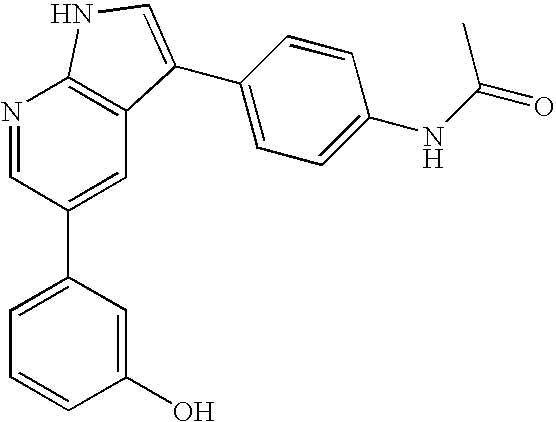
N1=CC(C2=CC=CC(O)=C2)=CC2=C1NC=C2C1=CC=C(NC(=O)C)C=C1
